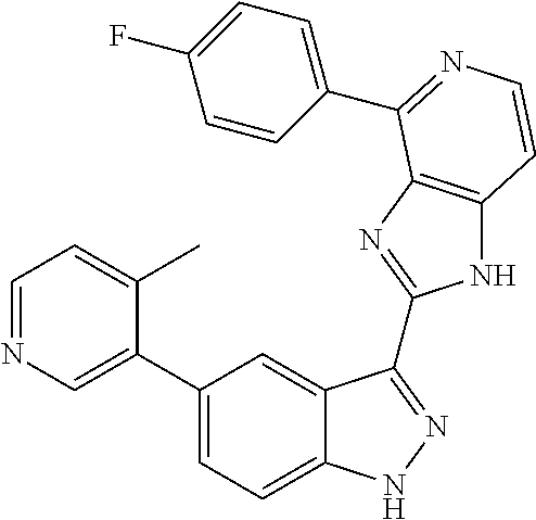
C1(C2=CN=CC=C2C)=CC=C2C(=C1)C(C1=NC3=C(N1)C=CN=C3C1=CC=C(F)C=C1)=NN2
